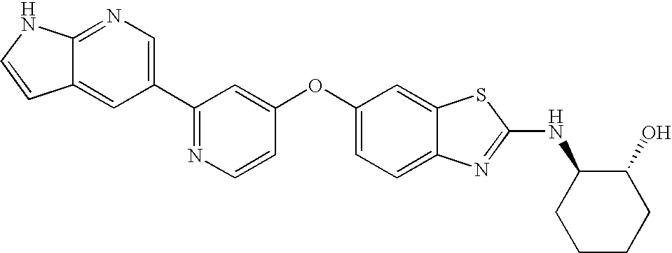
N1=C(C2=CN=C3C(=C2)C=CN3)C=C(OC2=CC=C3C(=C2)SC(NC2CCCCC2O)=N3)C=C1
